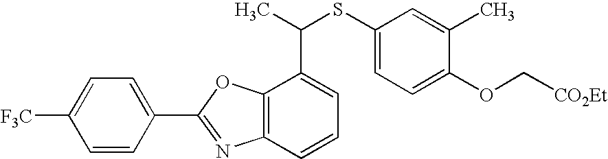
C1=C(C2=NC3=C(O2)C(C(SC2=CC=C(OC[CO2Et])C(C)=C2)C)=CC=C3)C=CC([F3C])=C1
